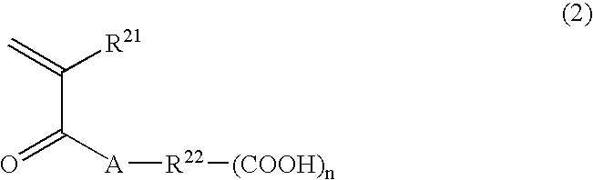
C(C([A][R22][(COOH)n])=O)(=C)[R21]
